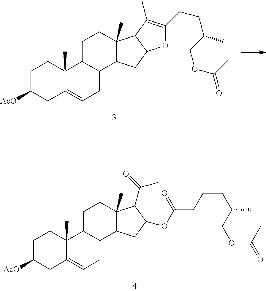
C1C([AcO])CC2=CCC3C(C2(C)C1)CCC1(C)C3CC(OC(CCCC(COC(C)=O)C)=O)C1C(=O)C.C1C([AcO])CC2=CCC3C(C2(C)C1)CCC1(C)C3CC2C1C(C)=C(CCC(COC(C)=O)C)O2
